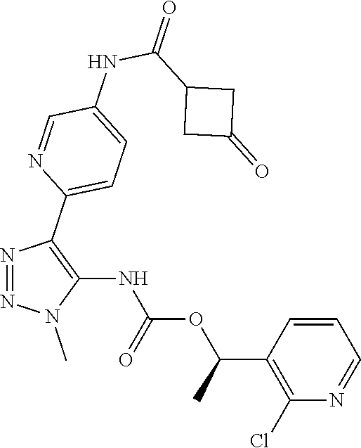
N1=NC(C2=CC=C(NC(C3CC(=O)C3)=O)C=N2)=C(NC(OC(C2=C(Cl)N=CC=C2)C)=O)N1C
